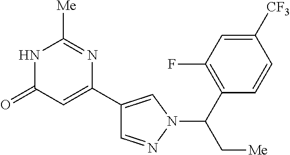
N1C(=O)C=C(C2=CN(C(C3=C(F)C=C([CF3])C=C3)C[Me])N=C2)N=C1[Me]
